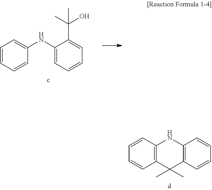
C1=C(NC2=CC=CC=C2C(O)(C)C)C=CC=C1.C1=CC=CC2=C1NC1=C(C=CC=C1)C2(C)C
